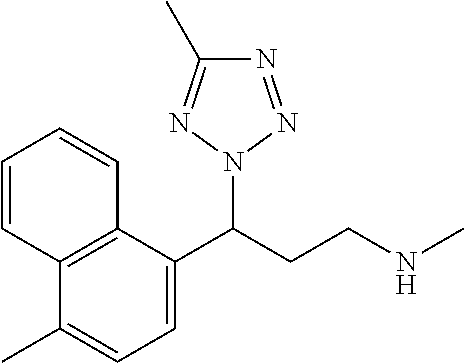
C1=C(C(CCNC)N2N=NC(C)=N2)C2=C(C(C)=C1)C=CC=C2
